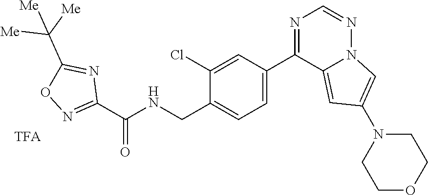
C1(Cl)=CC(C2=NC=NN3C2=CC(N2CCOCC2)=C3)=CC=C1CNC(C1=NOC(C([Me])([Me])[Me])=N1)=O
